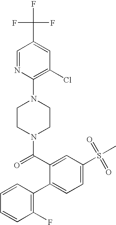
C1=CC(F)=C(C2=CC=C(S(=O)(=O)C)C=C2C(N2CCN(C3=C(Cl)C=C(C(F)(F)F)C=N3)CC2)=O)C=C1
